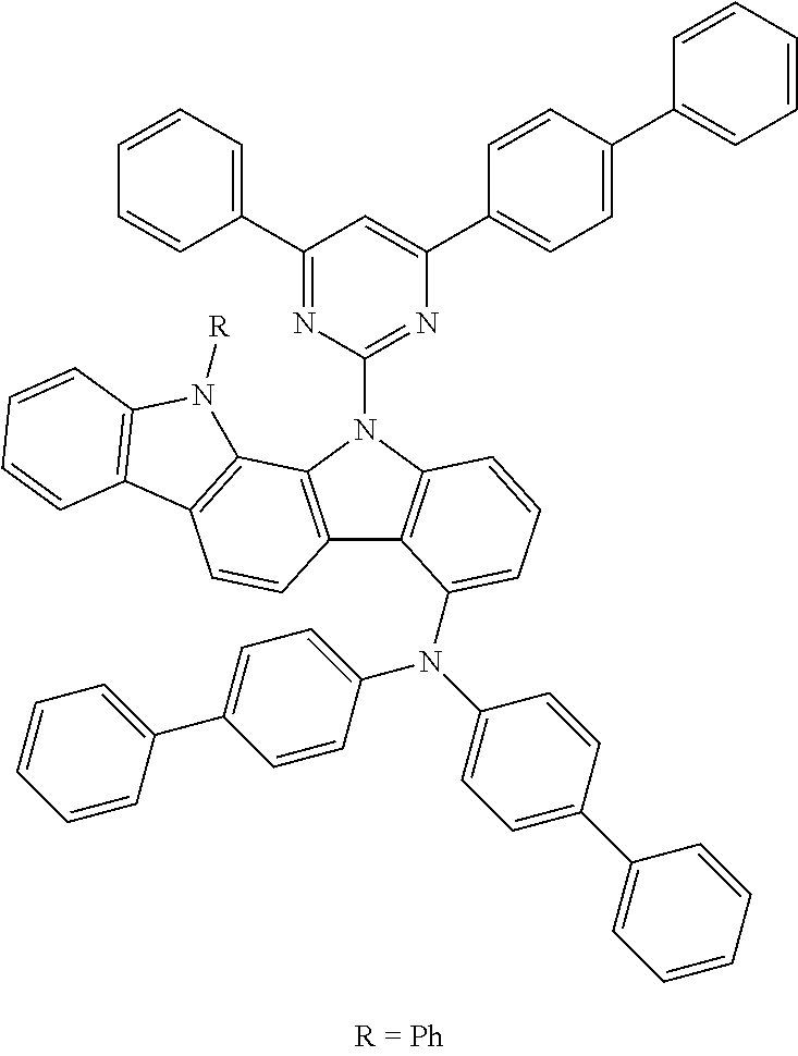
C1(C2=CC=CC=C2)=NC(N2C3=C(C4=C2C2=C(C=C4)C4=C(N2[R])C=CC=C4)C(N(C2=CC=C(C4=CC=CC=C4)C=C2)C2=CC=C(C4=CC=CC=C4)C=C2)=CC=C3)=NC(C2=CC=C(C3=CC=CC=C3)C=C2)=C1
